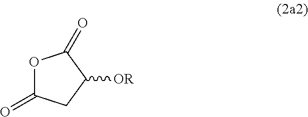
O1C(=O)CC([OR])C1=O
